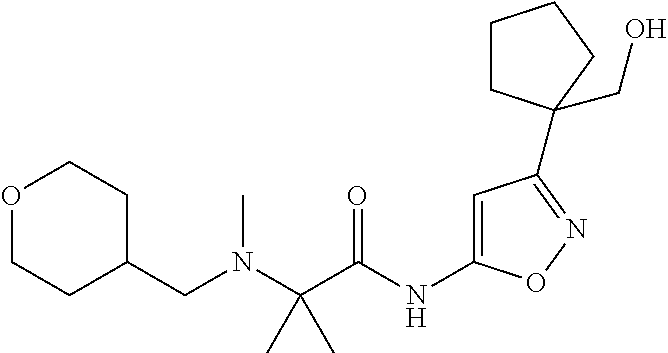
C(N(C)CC1CCOCC1)(C(=O)NC1=CC(C2(CO)CCCC2)=NO1)(C)C
